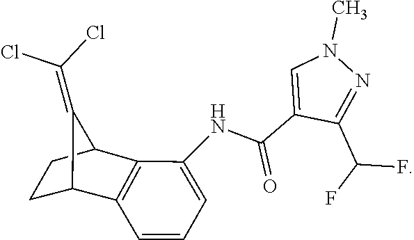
CN1C=C(C(NC2=CC=CC3=C2C2CCC3C2=C(Cl)Cl)=O)C(C(F)F)=N1
